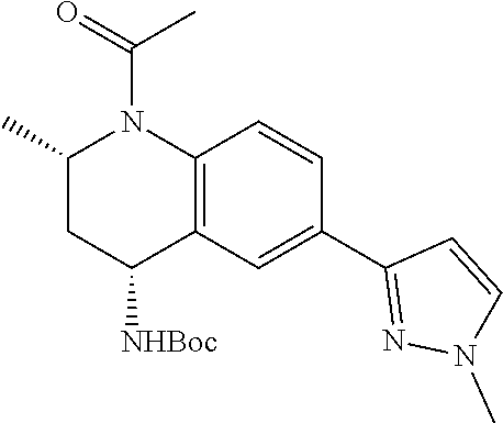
C(N1C(C)CC([NHBoc])C2=C1C=CC(C1=NN(C)C=C1)=C2)(=O)C
